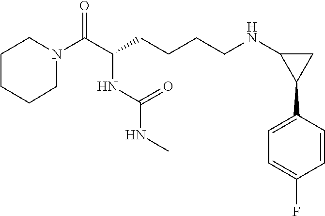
C1N(C(C(CCCCNC2C(C3=CC=C(F)C=C3)C2)NC(NC)=O)=O)CCCC1
